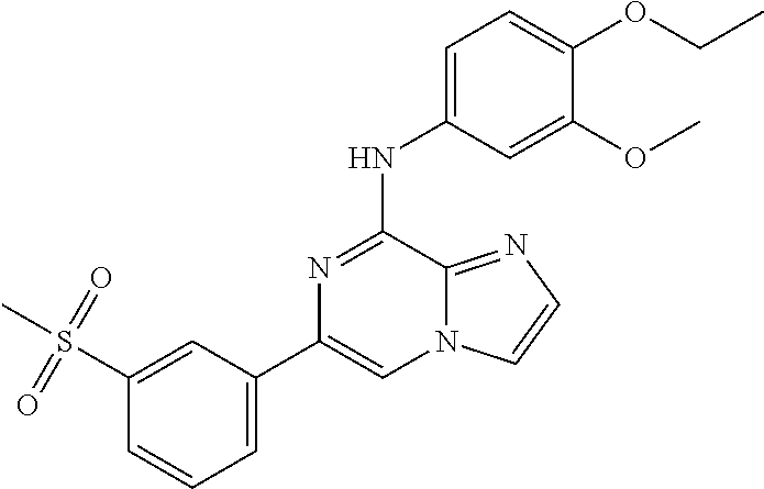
C1(S(C)(=O)=O)=CC(C2=CN3C(=NC=C3)C(NC3=CC=C(OCC)C(OC)=C3)=N2)=CC=C1
